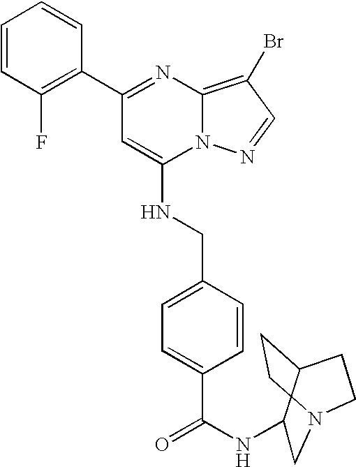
C1(C2=NC3=C(Br)C=NN3C(NCC3=CC=C(C(NC4CN5CCC4CC5)=O)C=C3)=C2)=C(F)C=CC=C1
